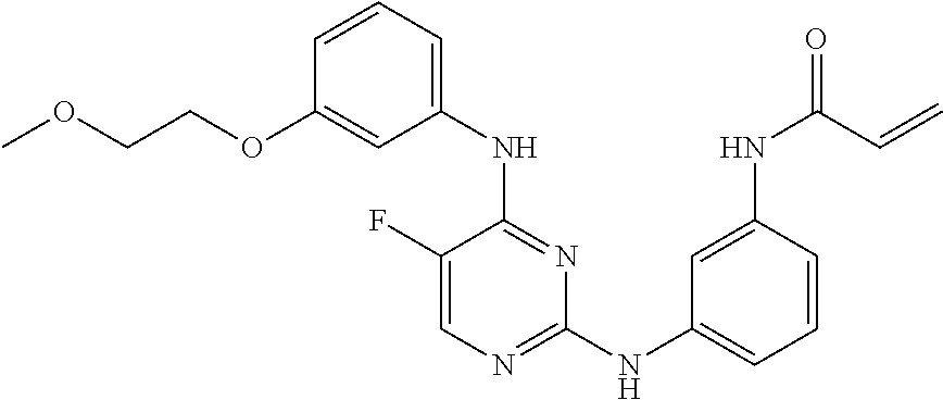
N(C1=NC=C(F)C(NC2=CC=CC(OCCOC)=C2)=N1)C1=CC=CC(NC(=O)C=C)=C1
